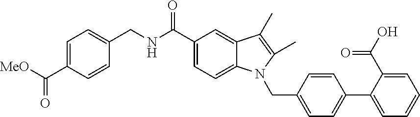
C1=C(C2=CC=C(CN3C4=CC=C(C(=O)NCC5=CC=C(C([MeO])=O)C=C5)C=C4C(C)=C3C)C=C2)C(C(O)=O)=CC=C1
